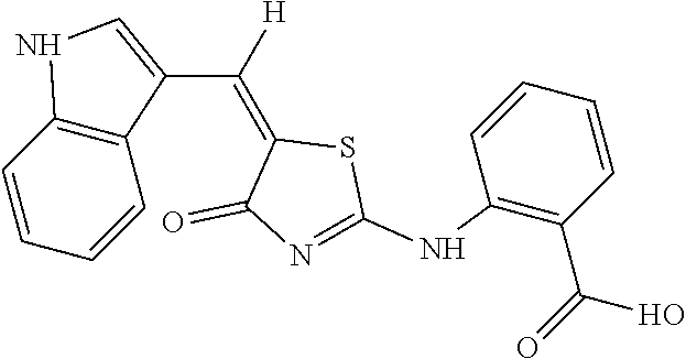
C1=CC=CC(NC2=NC(=O)C(=C(C3=CNC4=C3C=CC=C4)[H])S2)=C1C(=O)O
